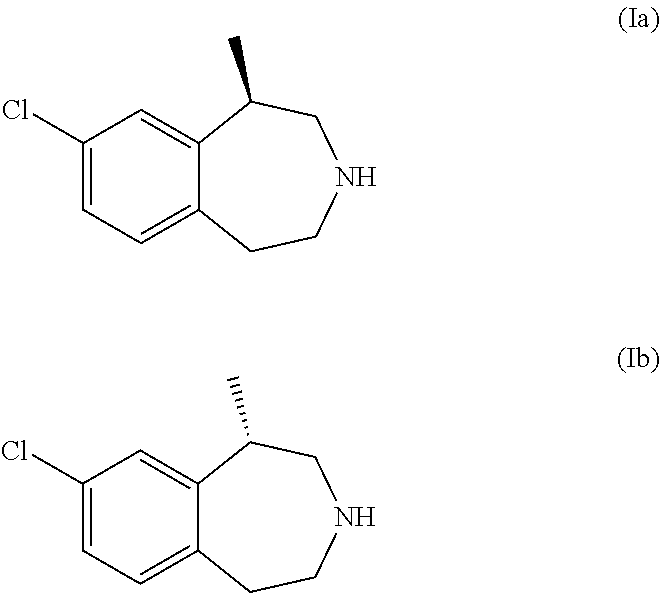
C1(Cl)=CC=C2C(=C1)C(C)CNCC2.C1(Cl)=CC=C2C(=C1)C(C)CNCC2
